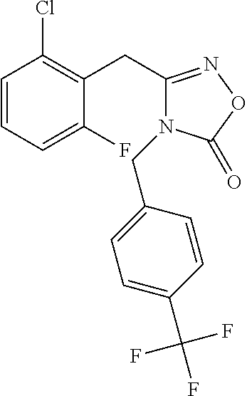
C1=CC=C(F)C(CC2=NOC(=O)N2CC2=CC=C(C(F)(F)F)C=C2)=C1Cl
